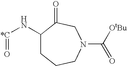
O=[*C]NC1CCCN(C([OtBu])=O)CC1=O
